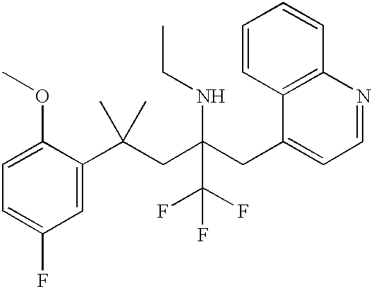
C1=NC2=C(C(CC(CC(C3=CC(F)=CC=C3OC)(C)C)(NCC)C(F)(F)F)=C1)C=CC=C2
